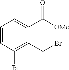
C1=CC(Br)=C(CBr)C(C([OMe])=O)=C1
